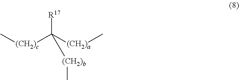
C[(CH2)c]C([(CH2)a]C)([R17])[(CH2)b]C
